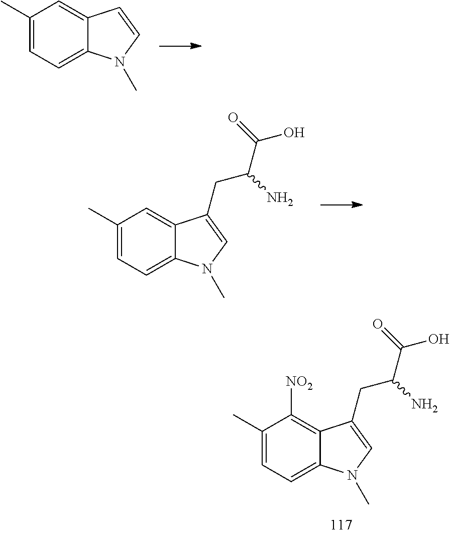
C1(C)=CC=C2C(=C1[NO2])C(CC(C(=O)O)N)=CN2C.C1(C)=CC=C2C(=C1)C=CN2C.C1(C)=CC=C2C(=C1)C(CC(C(=O)O)N)=CN2C
